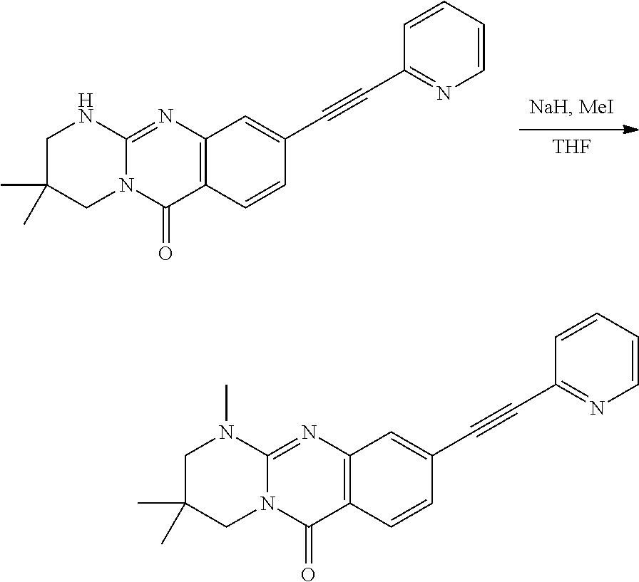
[THF].C12=C(N=C3N(C1=O)CC(C)(C)CN3)C=C(C#CC1=NC=CC=C1)C=C2.C12=C(N=C3N(C1=O)CC(C)(C)CN3C)C=C(C#CC1=NC=CC=C1)C=C2
